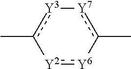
[Y2]1:[Y6]-c(C)[Y7][Y3]c-1C
